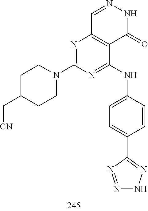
C1=NNC(=O)C2=C1N=C(N1CCC(C[CN])CC1)N=C2NC1=CC=C(C2=NNN=N2)C=C1
